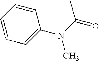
C1(N(C(=O)C)C)=CC=CC=C1
